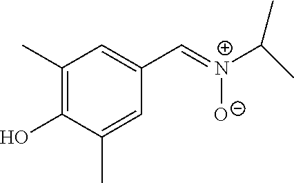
C1(C)=C(O)C(C)=CC(C=[N+](C(C)C)[O-])=C1
